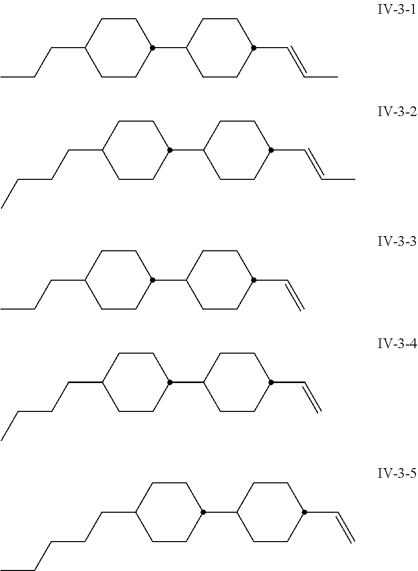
C1CC(C2CCC(C=CC)CC2)CCC1CCC.C1CC(C2CCC(C=CC)CC2)CCC1CCCC.C1CC(C2CCC(C=C)CC2)CCC1CCC.C1CC(C2CCC(C=C)CC2)CCC1CCCC.C1CC(C2CCC(C=C)CC2)CCC1CCCCC
